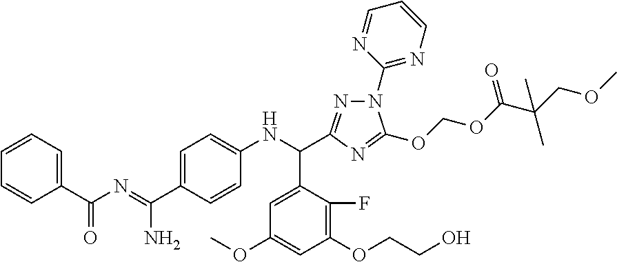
C1=C(C(=NC(C2=CC=CC=C2)=O)N)C=CC(NC(C2=CC(OC)=CC(OCCO)=C2F)C2=NN(C3=NC=CC=N3)C(OCOC(=O)C(COC)(C)C)=N2)=C1
